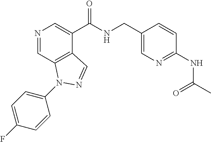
N1=CC2=C(C(C(NCC3=CN=C(NC(C)=O)C=C3)=O)=C1)C=NN2C1=CC=C(F)C=C1
